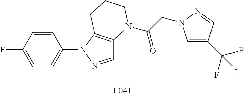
C1=CC(F)=CC=C1N1N=CC2=C1CCCN2C(CN1C=C(C(F)(F)F)C=N1)=O
